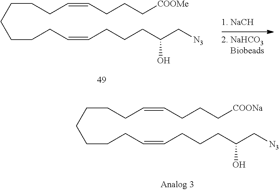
C(CCCCC=CCCC[COOMe])CCC=CCCCC(C[N3])O.C(CCCCC=CCCC[COONa])CCC=CCCCC(C[N3])O
